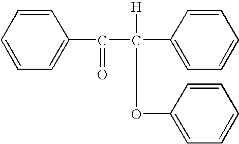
C1=CC=CC=C1C(C(C1=CC=CC=C1)(OC1=CC=CC=C1)[H])=O
